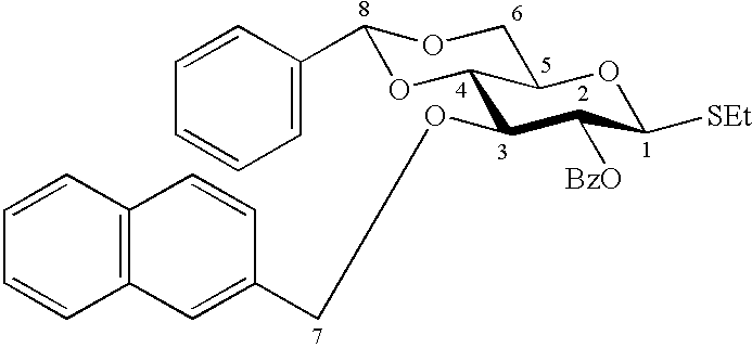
C1(OCC2=CC3=C(C=C2)C=CC=C3)C([BzO])C([SEt])OC2C1OC(C1=CC=CC=C1)OC2
